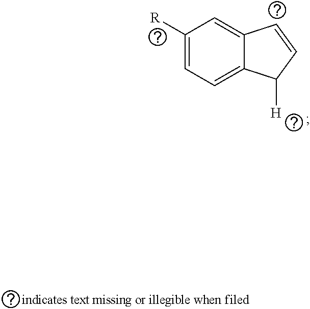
C1([R])=CC=C2C(=C1)C=CC2[H]
